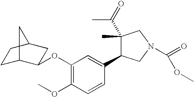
C1(OC2C3CCC(C2)C3)=C(OC)C=CC(C2C(C(=O)C)(C)CN(C(=O)OC)C2)=C1
